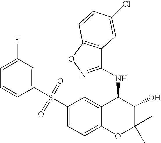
C1(S(=O)(=O)C2=CC(F)=CC=C2)=CC=C2C(=C1)C(NC1=NOC3=C1C=C(Cl)C=C3)C(O)C(C)(C)O2
